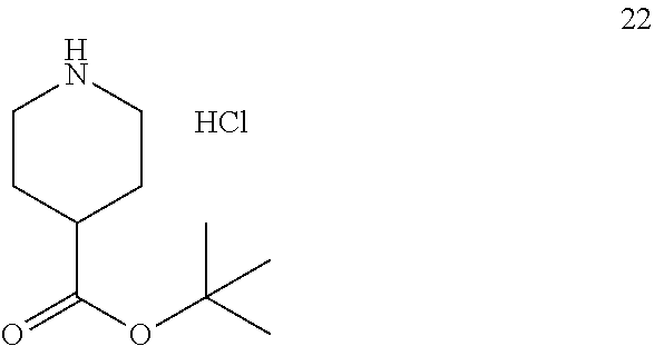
C1CC(C(OC(C)(C)C)=O)CCN1.Cl
